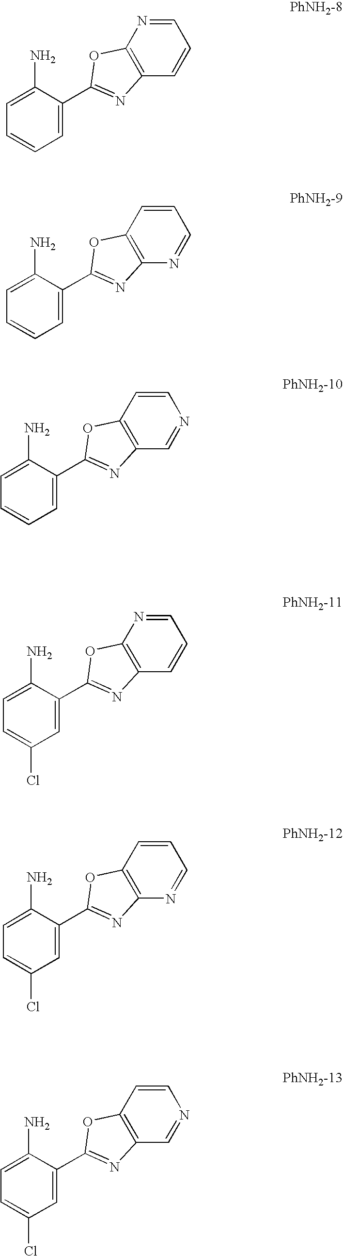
C1=C(C2=NC3=C(O2)N=CC=C3)C(N)=CC=C1.C1=C(C2=NC3=C(O2)C=CC=N3)C(N)=CC=C1.C1=C(C2=NC3=C(O2)C=CN=C3)C(N)=CC=C1.C1=C(C2=NC3=C(O2)N=CC=C3)C(N)=CC=C1Cl.C1=C(C2=NC3=C(O2)C=CC=N3)C(N)=CC=C1Cl.C1=C(C2=NC3=C(O2)C=CN=C3)C(N)=CC=C1Cl
